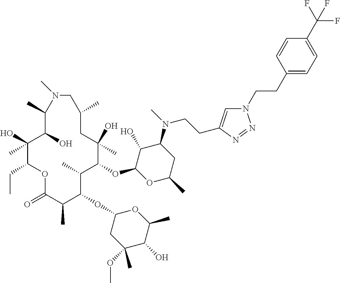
C1(O)C(OC2C(C)C(OC3CC(OC)(C)C(O)C(C)O3)C(C)C(=O)OC(CC)C(O)(C)C(O)C(C)N(C)CC(C)CC2(O)C)OC(C)CC1N(C)CCC1=CN(CCC2=CC=C(C(F)(F)F)C=C2)N=N1
